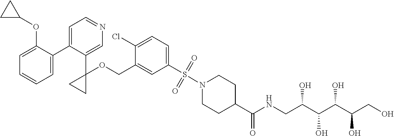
C1=C(C2=CC=NC=C2C2(OCC3=CC(S(=O)(=O)N4CCC(C(NCC(C(C(C(CO)O)O)O)O)=O)CC4)=CC=C3Cl)CC2)C(OC2CC2)=CC=C1
